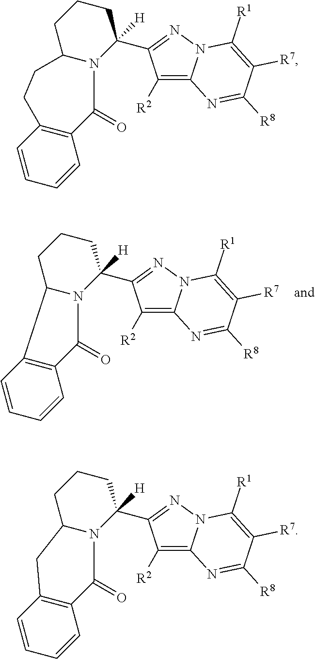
N12C(=C([R2])C(C3([H])CCCC4N3C(=O)C3=C4C=CC=C3)=N1)N=C([R8])C([R7])=C2[R1].N12C(=C([R2])C(C3([H])CCCC4N3C(=O)C3=C(C=CC=C3)CC4)=N1)N=C([R8])C([R7])=C2[R1].N12C(=C([R2])C(C3([H])CCCC4N3C(=O)C3=C(C=CC=C3)C4)=N1)N=C([R8])C([R7])=C2[R1]
